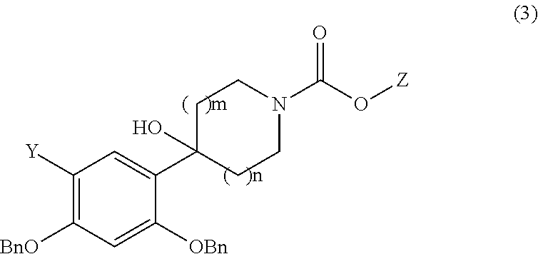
C1([Y])=C([BnO])C=C([OBn])C(C2(O)CCN(C(O[Z])=O)CC2)=C1
